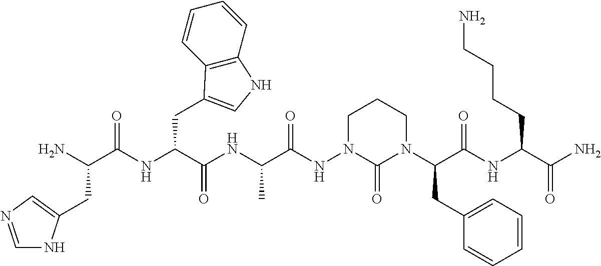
C(C)(NC(C(NC(C(N)CC1=CN=CN1)=O)CC1=CNC2=C1C=CC=C2)=O)C(NN1C(=O)N(C(C(NC(C(N)=O)CCCCN)=O)CC2=CC=CC=C2)CCC1)=O
